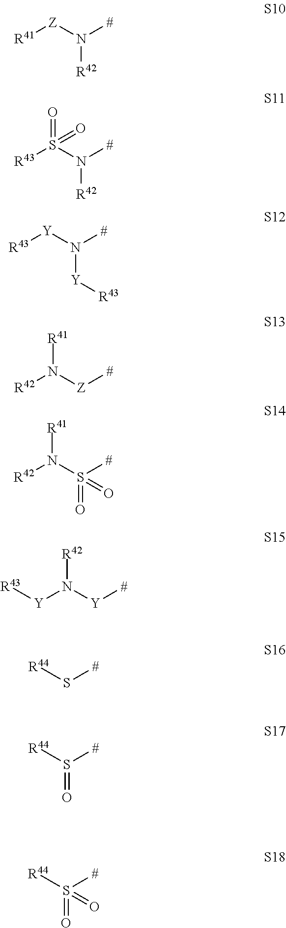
N([R42])([Z][R41])[#].S(=O)(=O)(N([#])[R42])[R43].N([Y][R43])([#])[Y][R43].N([R41])([Z][#])[R42].N([R41])(S([#])(=O)=O)[R42].N([R42])([Y][#])[Y][R43].S([R44])[#].S([R44])([#])=O.S(=O)([R44])([#])=O
